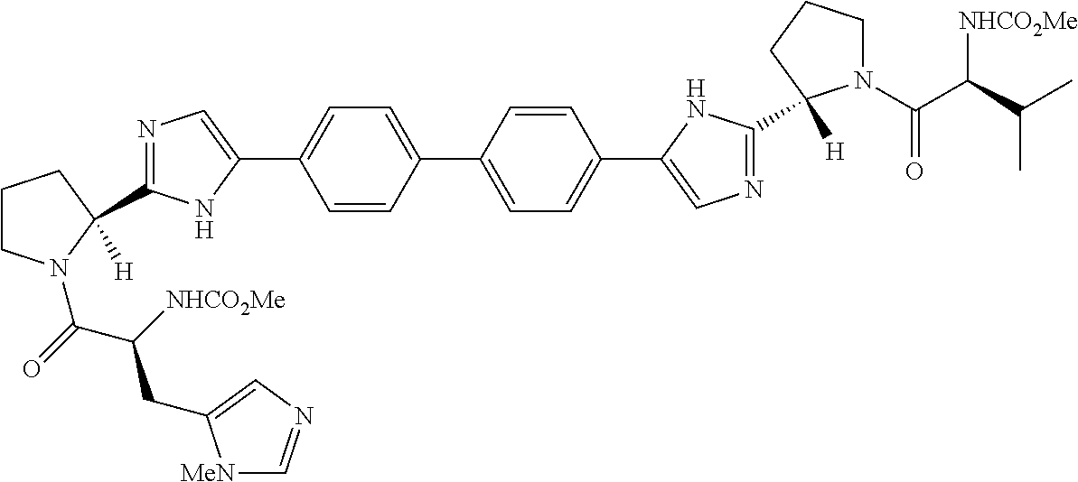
N1=C(C2([H])N(C(C(CC3=CN=C[MeN]3)[NHCO2Me])=O)CCC2)NC(C2=CC=C(C3=CC=C(C4=CN=C(C5([H])N(C(C([NHCO2Me])C(C)C)=O)CCC5)N4)C=C3)C=C2)=C1
